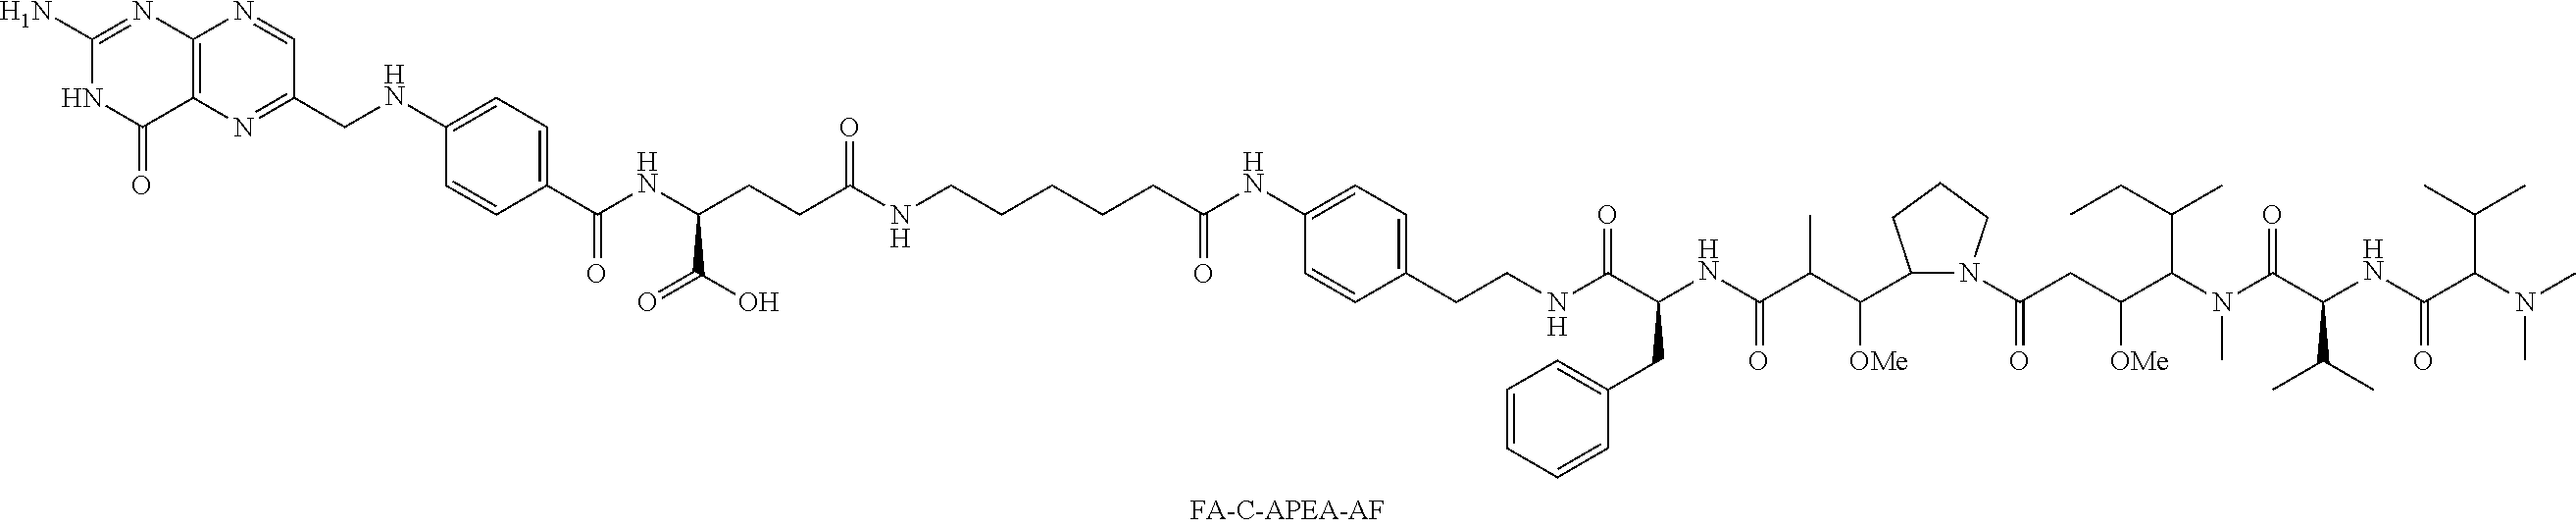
N(C(C(NC(C(C(C1N(C(CC(C(N(C(C(NC(C(N(C)C)C(C)C)=O)C(C)C)=O)C)C(CC)C)[OMe])=O)CCC1)[OMe])C)=O)CC1=CC=CC=C1)=O)CCC1=CC=C(NC(CCCCCNC(CCC(NC(C2=CC=C(NCC3=NC4=C(N=C3)N=C(N)NC4=O)C=C2)=O)C(O)=O)=O)=O)C=C1
